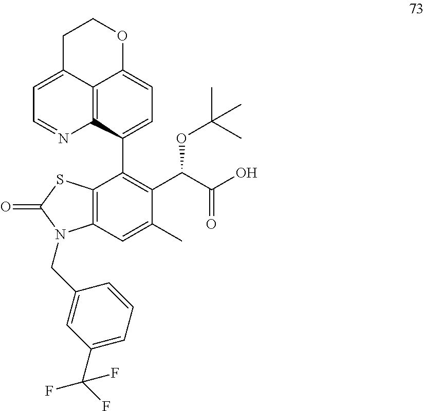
C12=C(C=C(C)C(C(C(O)=O)OC(C)(C)C)=C1C1=CC=C3C4=C1N=CC=C4CCO3)N(CC1=CC(C(F)(F)F)=CC=C1)C(=O)S2
